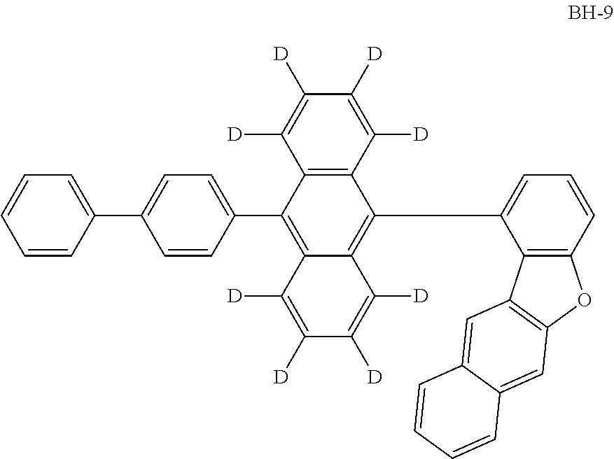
C12=C(C([D])=C([D])C([D])=C1[D])C(C1=CC=CC3=C1C1=C(O3)C=C3C(=C1)C=CC=C3)=C1C(=C2C2=CC=C(C3=CC=CC=C3)C=C2)C([D])=C([D])C([D])=C1[D]
